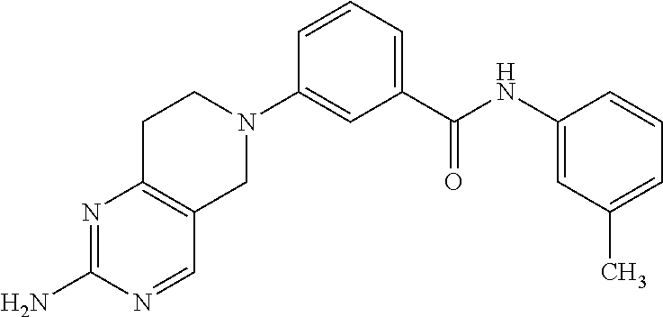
N1=C(N)N=CC2=C1CCN(C1=CC(C(NC3=CC(C)=CC=C3)=O)=CC=C1)C2
